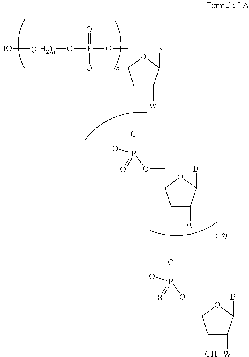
C1(OP([-O])(OCC2C(OP([-O])(=S)OCC3C(O)C([W])C(B)O3)C([W])C(B)O2)=O)C([W])C(B)OC1COP(O[(CH2)n]O)(=O)[O-]
